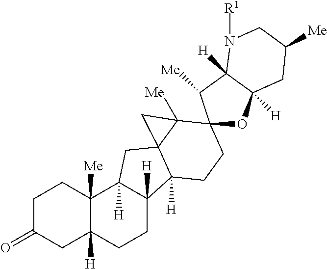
C1C(=O)CC2([H])C([Me])(C1)C1([H])C([H])(CC2)C2([H])C3(C1)C([Me])(C3)C1(CC2)OC2([H])C([H])(C1[Me])N([R1])CC([Me])C2
